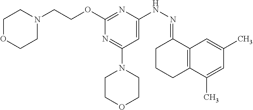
O(C1=NC(NN=C2CCCC3=C2C=C(C)C=C3C)=CC(N2CCOCC2)=N1)CCN1CCOCC1
